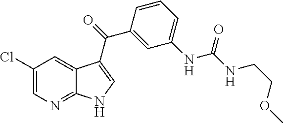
ClC1=CN=C2C(=C1)C(C(C1=CC(NC(=O)NCCOC)=CC=C1)=O)=CN2
